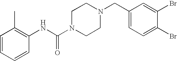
C1=CC=CC(NC(N2CCN(CC3=CC=C(Br)C(Br)=C3)CC2)=O)=C1C
